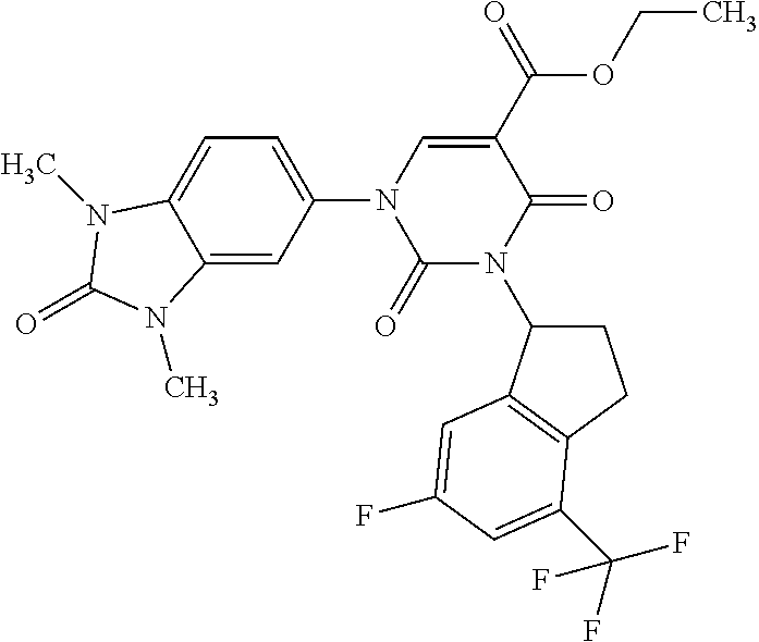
C12=CC(N3C(=O)N(C4CCC5=C4C=C(F)C=C5C(F)(F)F)C(=O)C(C(OCC)=O)=C3)=CC=C1N(C)C(=O)N2C
